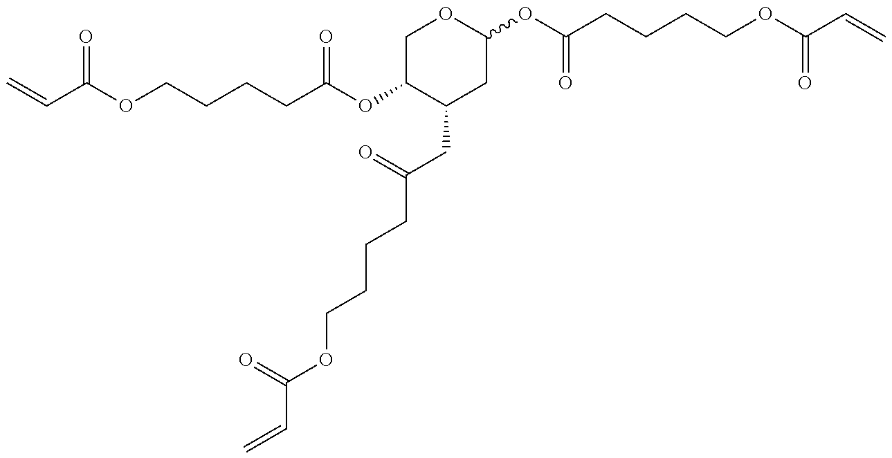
C=CC(OCCCCC(OC1C(CC(CCCCOC(C=C)=O)=O)CC(OC(CCCCOC(C=C)=O)=O)OC1)=O)=O
